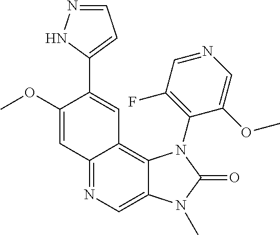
C1(OC)=CC2=NC=C3C(=C2C=C1C1=CC=NN1)N(C1=C(F)C=NC=C1OC)C(=O)N3C
